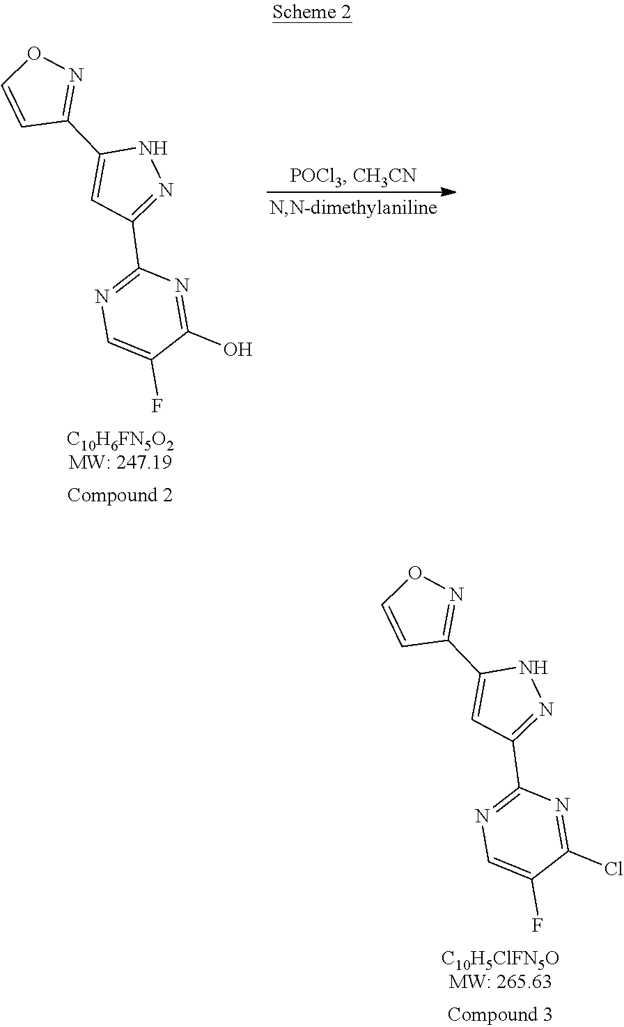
C1=CON=C1C1=CC(C2=NC=C(F)C(Cl)=N2)=NN1.C1=CON=C1C1=CC(C2=NC=C(F)C(O)=N2)=NN1
